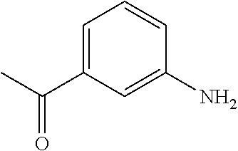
C1(C(C)=O)=CC=CC(N)=C1
